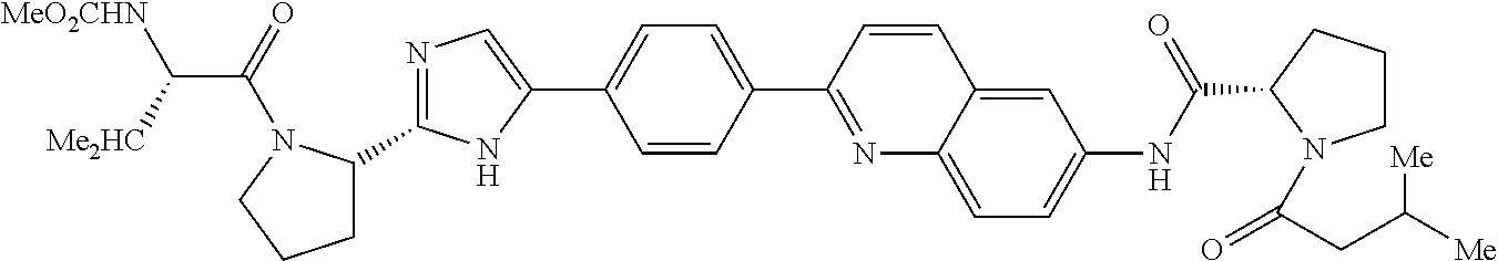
C1C(C2=NC=C(C3=CC=C(C4=NC5=CC=C(NC(=O)C6CCCN6C(CC([Me])[Me])=O)C=C5C=C4)C=C3)N2)N(C(=O)C([Me2HC])[MeO2CHN])CC1
